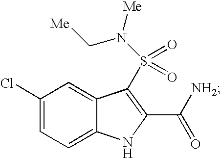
C1(Cl)=CC=C2C(=C1)C(S(=O)(=O)N(C[Me])[Me])=C(C([NH2])=O)N2
